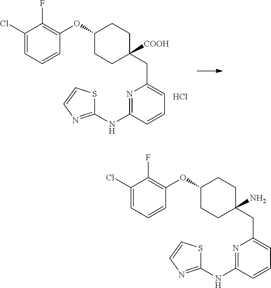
N1=C(NC2=NC=CS2)C=CC=C1CC1(N)CCC(OC2=C(F)C(Cl)=CC=C2)CC1.N1=C(NC2=NC=CS2)C=CC=C1CC1([COOH])CCC(OC2=C(F)C(Cl)=CC=C2)CC1.Cl
